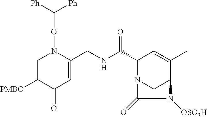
C1([PMBO])=CN(OC([Ph])[Ph])C(CNC(C2N3CC(C(C)=C2)N([OSO3H])C3=O)=O)=CC1=O
